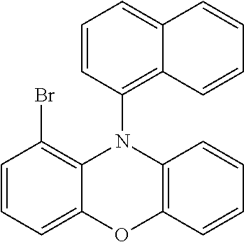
C1=CC=C2C(=C1Br)N(C1=C3C(=CC=C1)C=CC=C3)C1=C(O2)C=CC=C1
